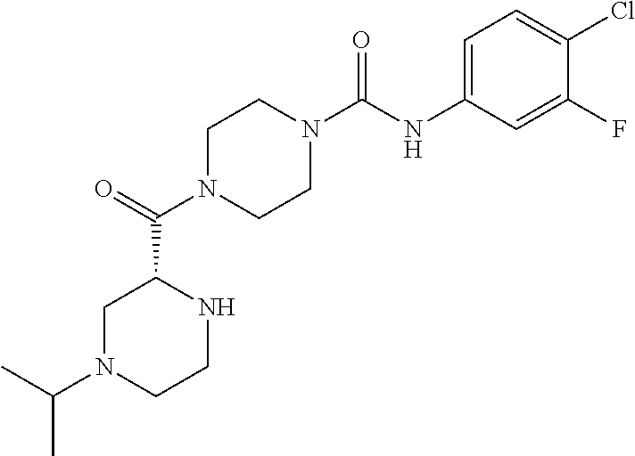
C1N(C(C2CN(C(C)C)CCN2)=O)CCN(C(NC2=CC=C(Cl)C(F)=C2)=O)C1
